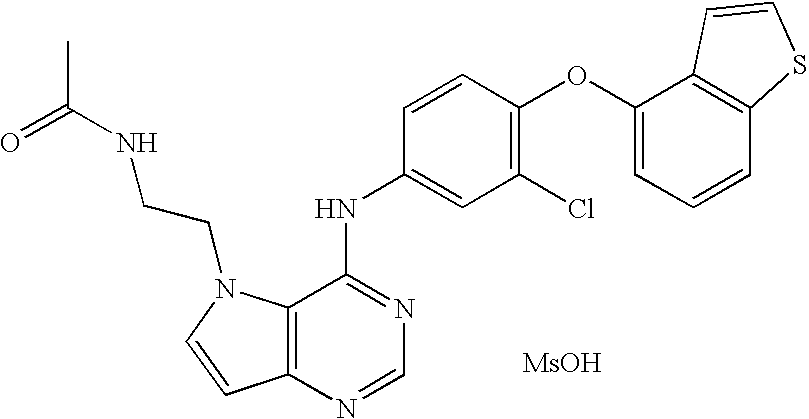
C12=C(N=CN=C1NC1=CC(Cl)=C(OC3=CC=CC4=C3C=CS4)C=C1)C=CN2CCNC(=O)C.[MsOH]
